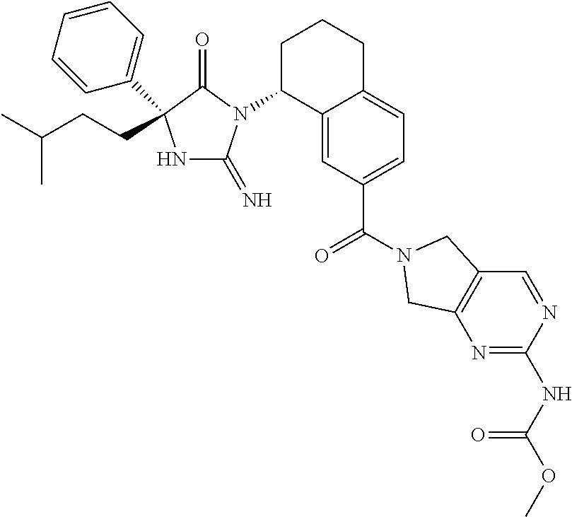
N1C(=N)N(C2C3=CC(C(=O)N4CC5=C(N=C(NC(OC)=O)N=C5)C4)=CC=C3CCC2)C(=O)C1(C1=CC=CC=C1)CCC(C)C
